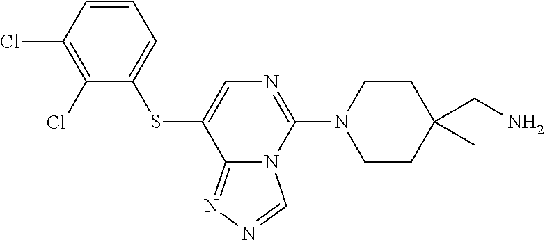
C1(Cl)=C(Cl)C=CC=C1SC1=CN=C(N2CCC(CN)(C)CC2)N2C1=NN=C2
